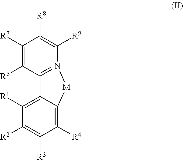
C1([R4])=C2C(=C([R1])C([R2])=C1[R3])C1=N([M]2)C([R9])=C([R8])C([R7])=C1[R6]
